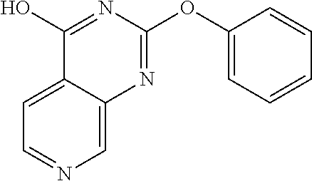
C1=C2C(=CN=C1)N=C(OC1=CC=CC=C1)N=C2O
